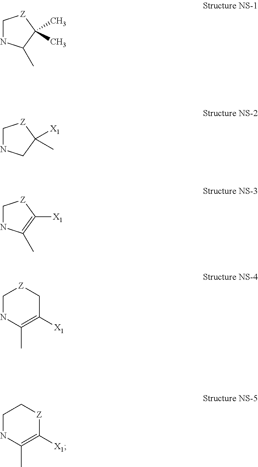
C1NC(C)C(C)(C)[Z]1.C1NCC([X1])(C)[Z]1.C1NC(C)=C([X1])[Z]1.C1NC(C)=C([X1])C[Z]1.C1NC(C)=C([X1])[Z]C1
